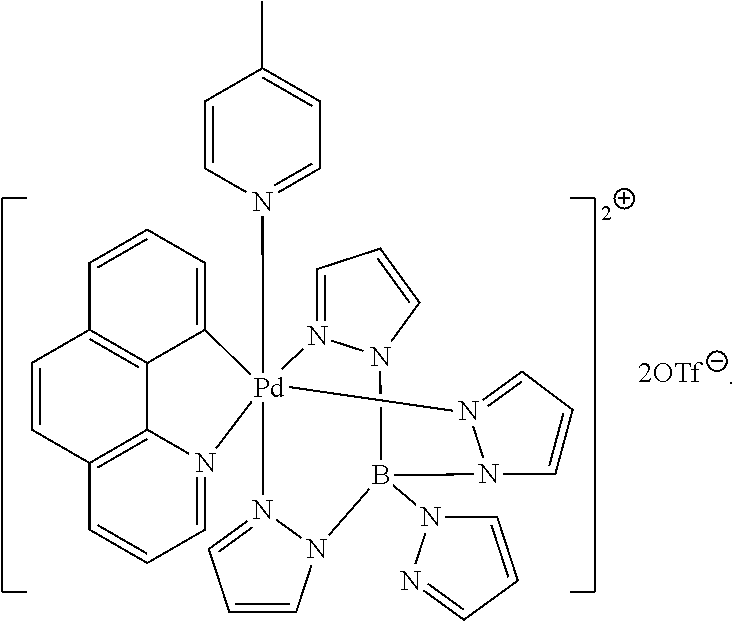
C1=CC2=C3C4=C1C=CC=C4[Pd]14(N5=CC=C(C)C=C5)(N3=CC=C2)N2=CC=CN2B(N2C=CC=N2)(N2N1=CC=C2)N1N4=CC=C1
